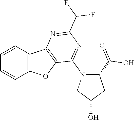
C1=CC2=C(C=C1)OC1=C2N=C(C(F)F)N=C1N1C(C(O)=O)CC(O)C1
